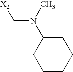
C1CCCC(N(C)C[X2])C1
